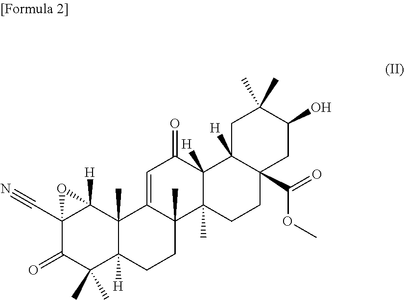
C12(C#N)C(=O)C(C)(C)C3([H])C(C)(C1([H])O2)C1=CC(=O)C2([H])C(C)(C1(C)CC3)CCC1(C(OC)=O)C2([H])CC(C)(C)C(O)C1
